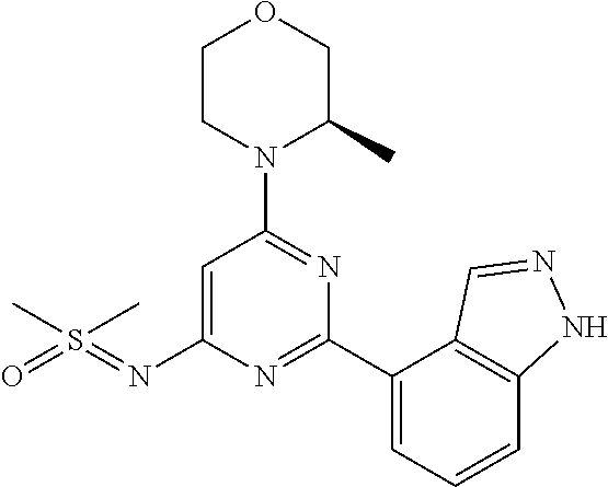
C1CN(C2=NC(C3=CC=CC4=C3C=NN4)=NC(N=S(=O)(C)C)=C2)C(C)CO1
